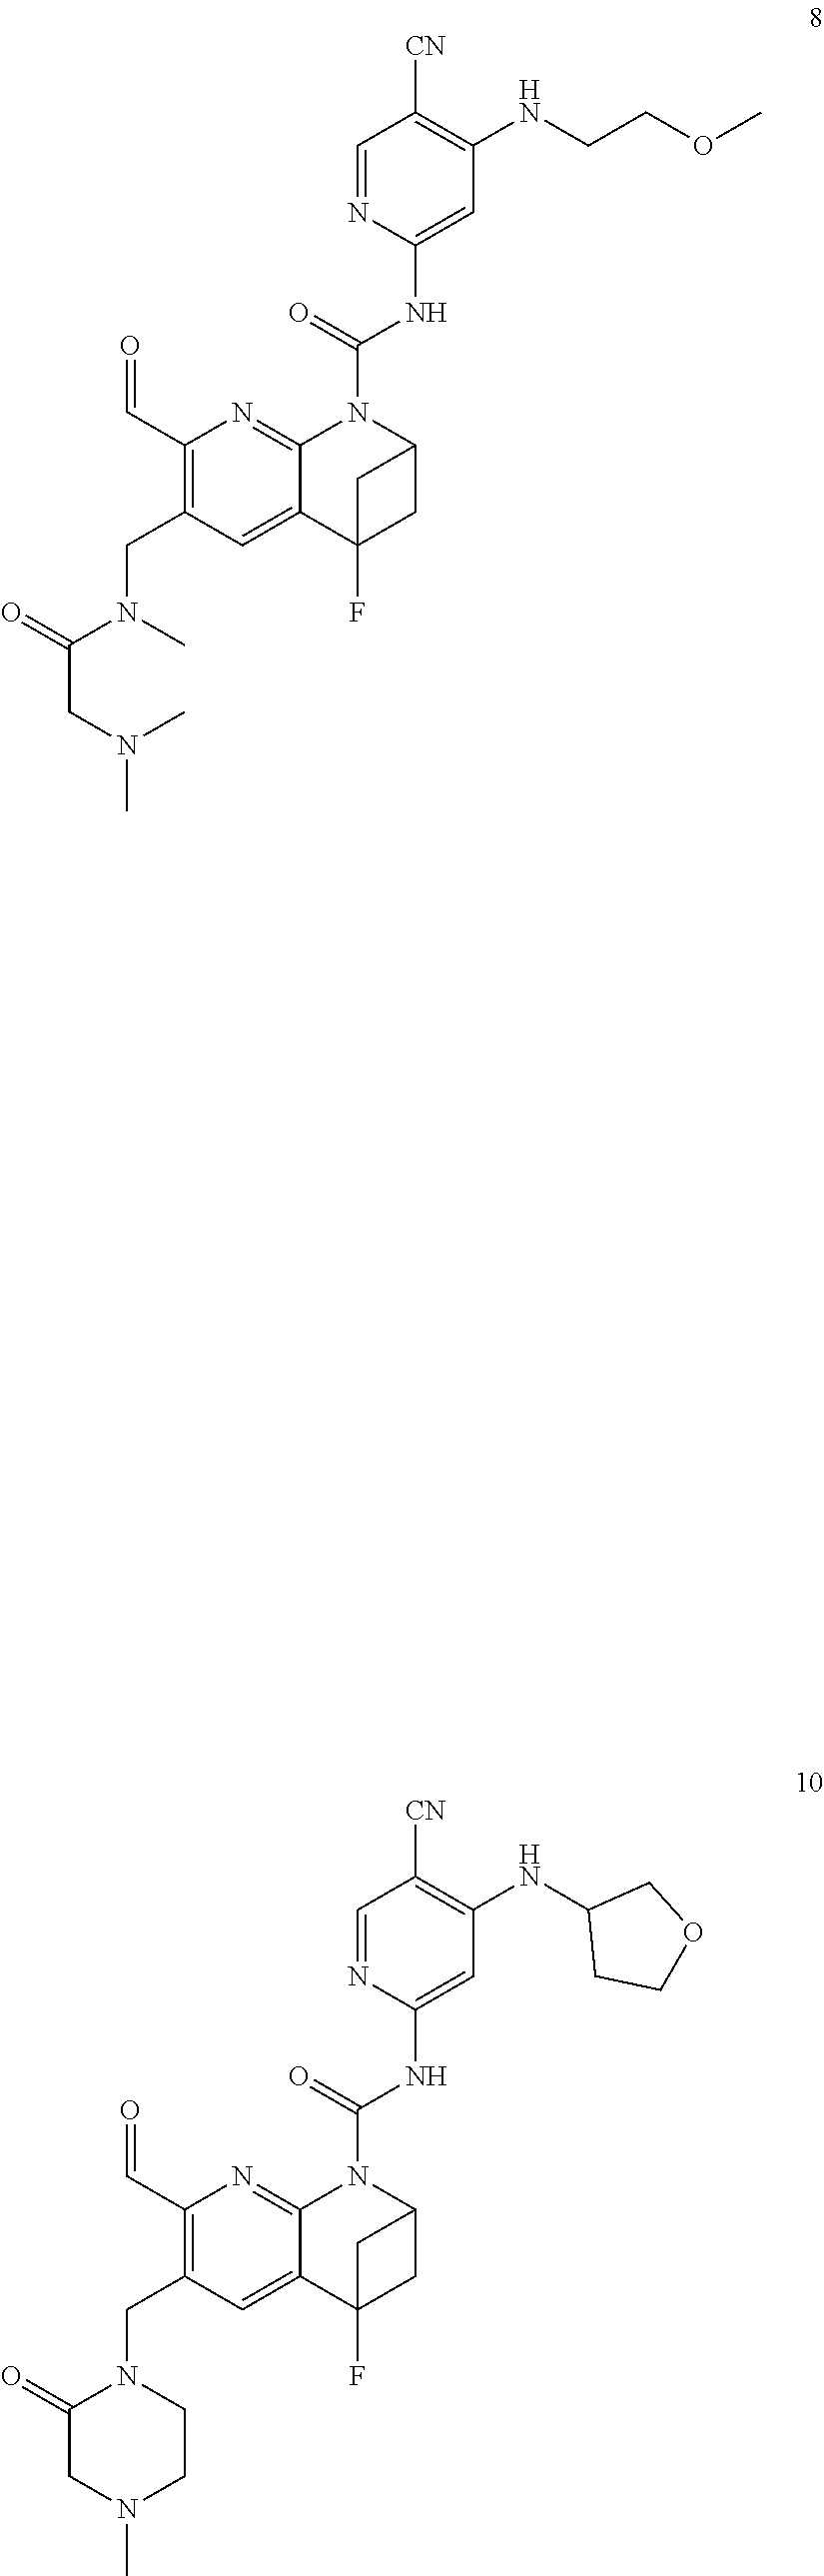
C1=NC(NC(N2C3=NC(C=O)=C(CN(C(CN(C)C)=O)C)C=C3C3(F)CC2C3)=O)=CC(NCCOC)=C1[CN].C1=NC(NC(N2C3=NC(C=O)=C(CN4C(=O)CN(C)CC4)C=C3C3(F)CC2C3)=O)=CC(NC2CCOC2)=C1[CN]
